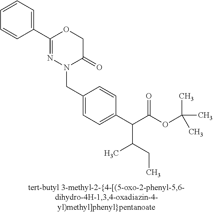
N1(CC2=CC=C(C(C(OC(C)(C)C)=O)C(CC)C)C=C2)C(=O)COC(C2=CC=CC=C2)=N1
